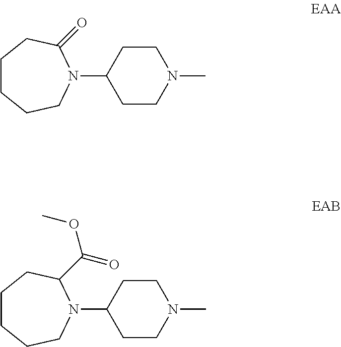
C1CCCN(C2CCN(C)CC2)C(=O)C1.C1CCCN(C2CCN(C)CC2)C(C(=O)OC)C1
